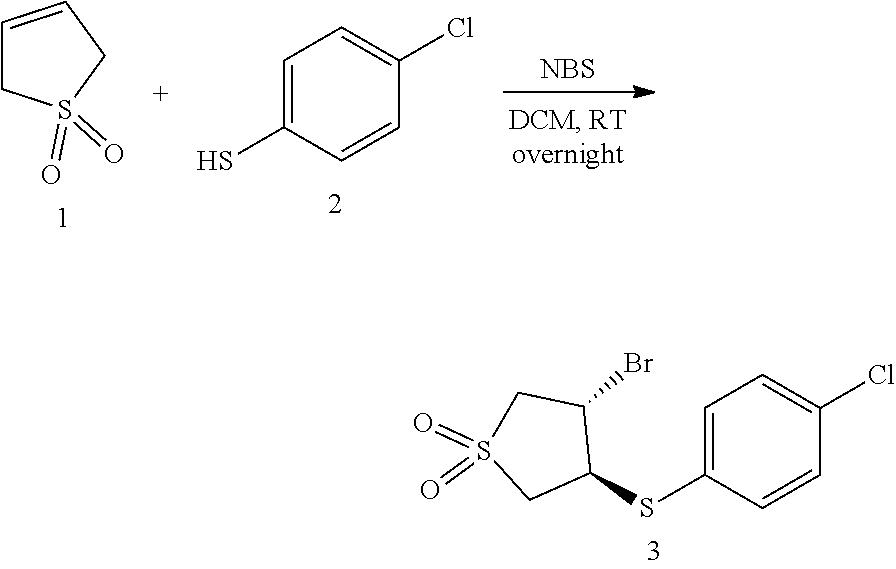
C1=C(Cl)C=CC(SC2CS(=O)(=O)CC2Br)=C1.[NBS].C1=CCS(=O)(=O)C1.C1(S)=CC=C(Cl)C=C1
